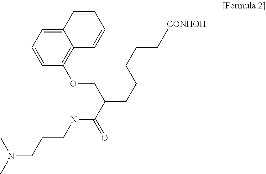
C1=CC=C2C(=C1OCC(=CCCCCC)C(=O)NCCCN(C)C)C=CC=C2.[CONHOH]
